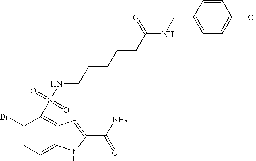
C1(Br)=CC=C2C(=C1S(=O)(=O)NCCCCCC(NCC1=CC=C(Cl)C=C1)=O)C=C(C(N)=O)N2
